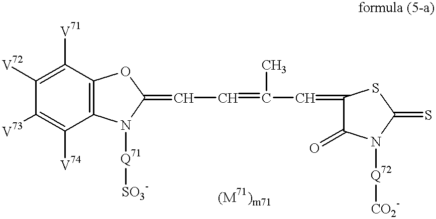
C1([V72])=C([V71])C2=C(C([V74])=C1[V73])N([Q71][SO3-])C(=CC=C(C)C=C1C(=O)N([Q72][CO2-])C(=S)S1)O2
